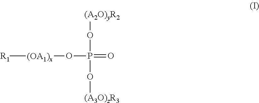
[R1][(OA1)x]OP(=O)(O[(A2O)yR2])O[(A3O)zR3]
